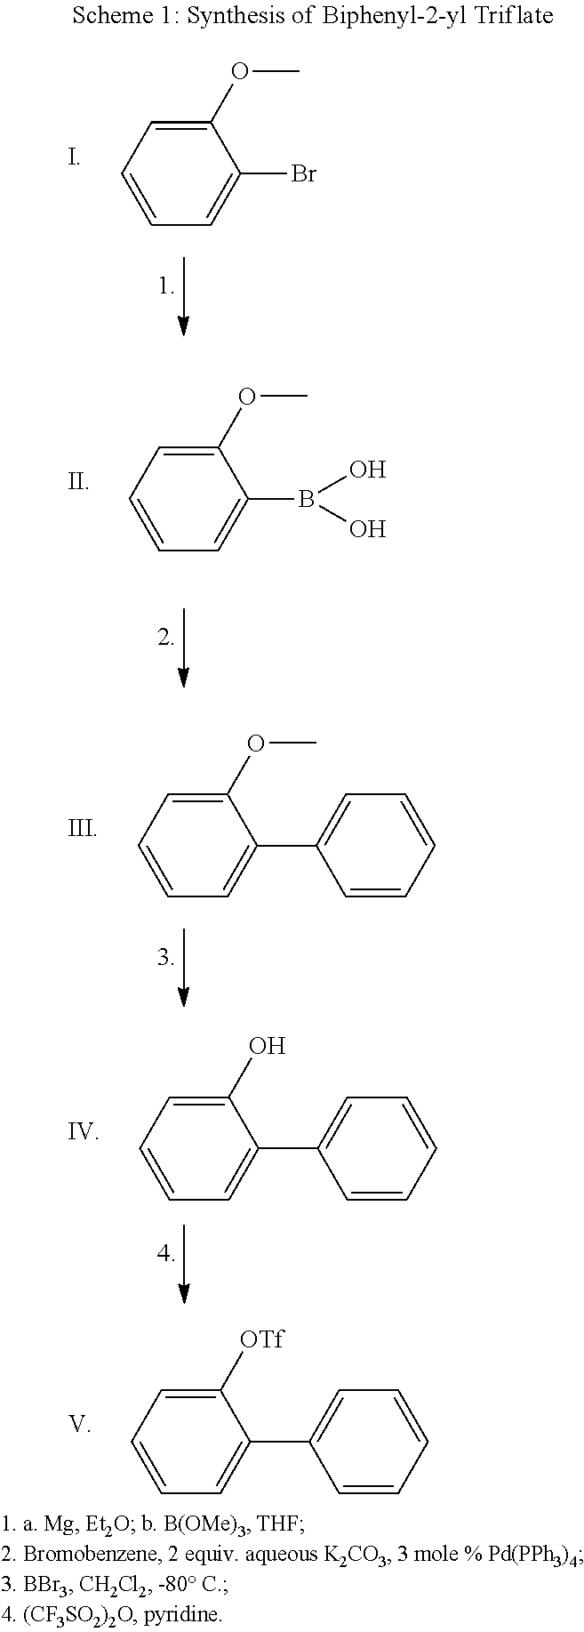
C1([OTf])=CC=CC=C1C1=CC=CC=C1.C1(OC)=CC=CC=C1B(O)O.C1(OC)=CC=CC=C1C1=CC=CC=C1.C1(O)=CC=CC=C1C1=CC=CC=C1.C1(OC)=CC=CC=C1Br
